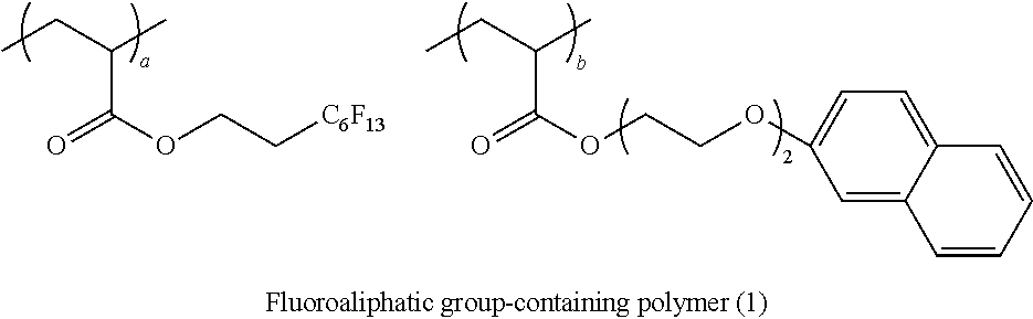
CCC(C(=O)OCC[C6F13])C.CCC(C(=O)OCCOC1=CC=C2C(=C1)C=CC=C2)C
